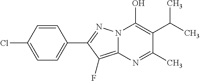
C12=C(F)C(C3=CC=C(Cl)C=C3)=NN1C(O)=C(C(C)C)C(C)=N2
